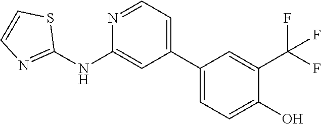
C1(NC2=CC(C3=CC=C(O)C(C(F)(F)F)=C3)=CC=N2)=NC=CS1
